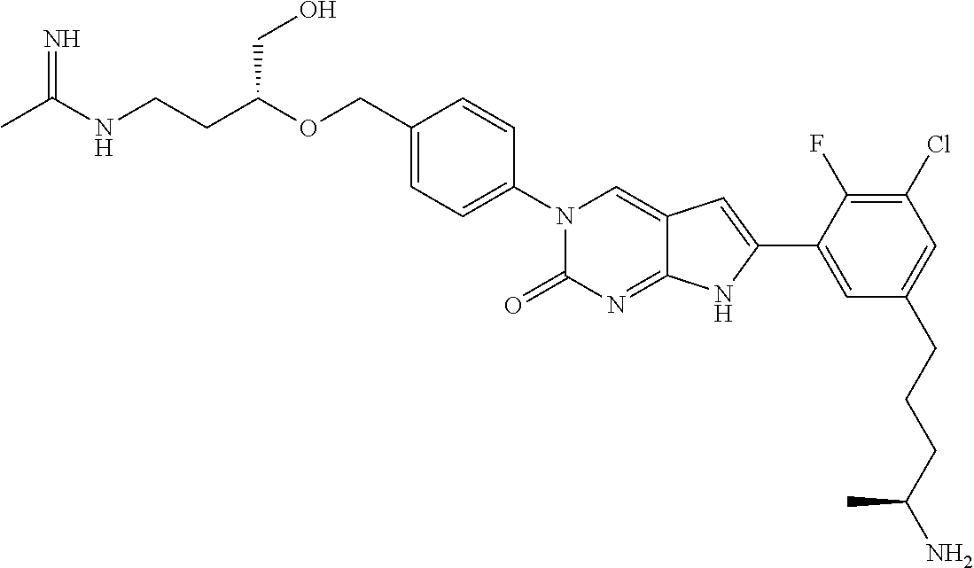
C(CC(OCC1=CC=C(N2C(=O)N=C3C(=C2)C=C(C2=CC(CCCC(N)C)=CC(Cl)=C2F)N3)C=C1)CO)NC(C)=N
